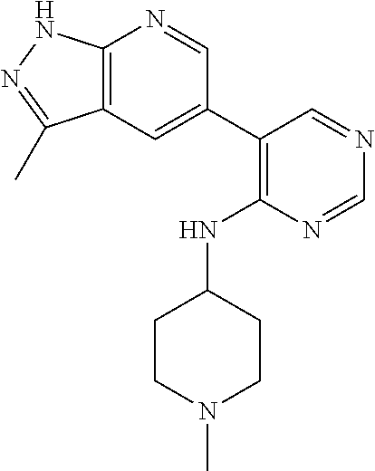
N1=CN=CC(C2=CC3=C(N=C2)NN=C3C)=C1NC1CCN(C)CC1
